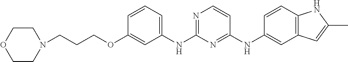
C(CCOC1=CC(NC2=NC=CC(NC3=CC4=C(C=C3)NC(C)=C4)=N2)=CC=C1)N1CCOCC1
